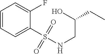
C1=CC=C(S(=O)(=O)NCC(CC)O)C(F)=C1
